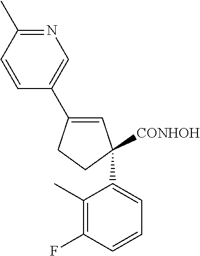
[CONHOH]C1(C2=CC=CC(F)=C2C)C=C(C2=CN=C(C)C=C2)CC1
